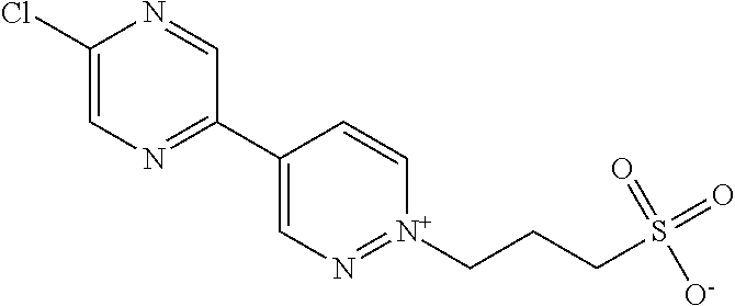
C1(Cl)=CN=C(C2=CN=[N+](CCCS(=O)([O-])=O)C=C2)C=N1
